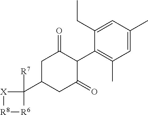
C1=C(C)C=C(CC)C(C2C(=O)CC(C3([R7])[X][R8][R6]3)CC2=O)=C1C
